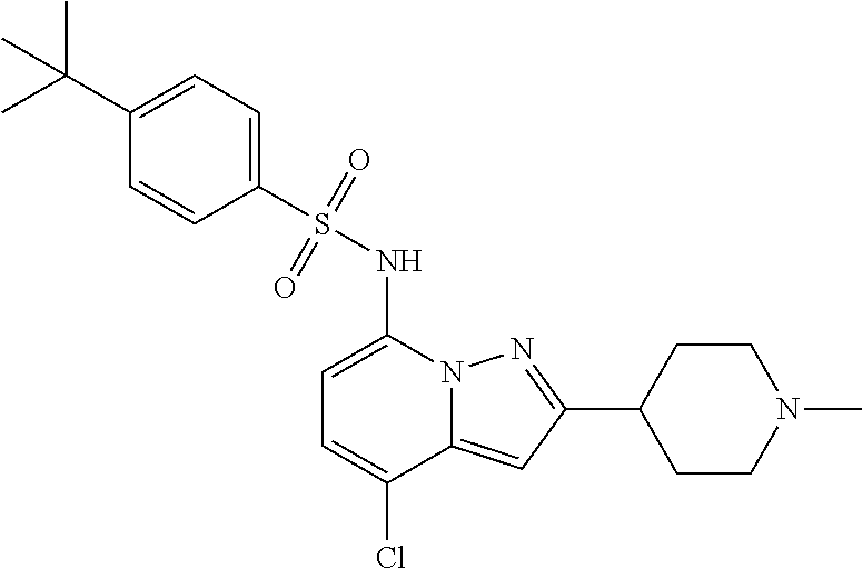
C1=C(NS(C2=CC=C(C(C)(C)C)C=C2)(=O)=O)N2C(=CC(C3CCN(C)CC3)=N2)C(Cl)=C1
